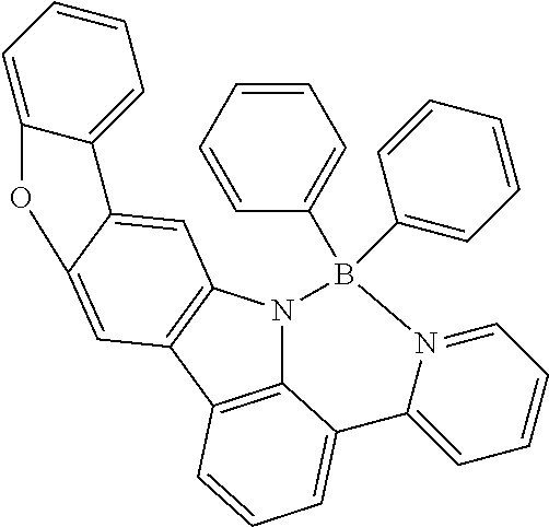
C12=C(N3C4=C1C=CC=C4C1=CC=CC=N1B3(C1=CC=CC=C1)C1=CC=CC=C1)C=C1C(=C2)OC2=CC=CC=C12
